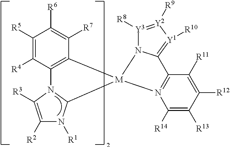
C1([R5])=C([R4])C2=C(C([R7])=C1[R6])[M]1(C3N2C([R3])=C([R2])N3[R1])N2[Y3]([R8])=[Y2]([R9])[Y1]([R10])=C2C2=N1C([R14])=C([R13])C([R12])=C2[R11]
